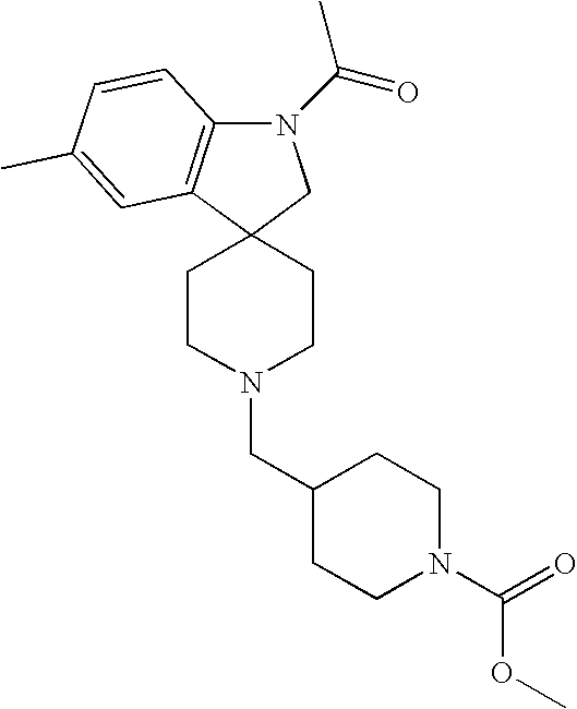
C12(CCN(CC3CCN(C(OC)=O)CC3)CC1)CN(C(C)=O)C1=C2C=C(C)C=C1
